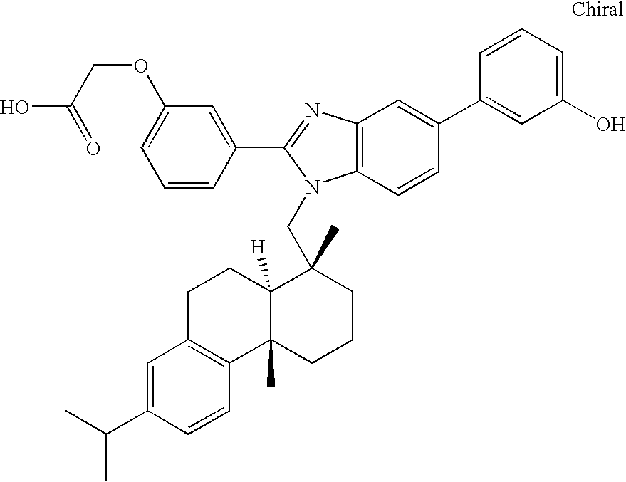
C1=CC(C2=NC3=C(N2CC2(C)C4([H])C(C)(CCC2)C2=C(CC4)C=C(C(C)C)C=C2)C=CC(C2=CC(O)=CC=C2)=C3)=CC(OCC(=O)O)=C1
